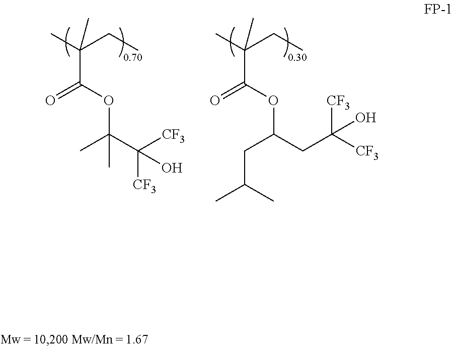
CC(CC)(C(OC(C([CF3])([CF3])O)(C)C)=O)C.CC(CC)(C(OC(CC([CF3])([CF3])O)CC(C)C)=O)C
